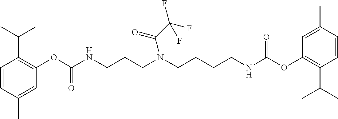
C1=CC(C)=CC(OC(NCCCN(CCCCNC(OC2=C(C(C)C)C=CC(C)=C2)=O)C(=O)C(F)(F)F)=O)=C1C(C)C
